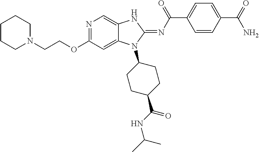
C1CCN(CCOC2=NC=C3C(=C2)N(C2CCC(C(NC(C)C)=O)CC2)C(=NC(C2=CC=C(C(N)=O)C=C2)=O)N3)CC1
